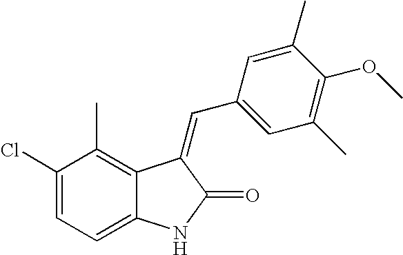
C1(Cl)=CC=C2C(=C1C)C(=CC1=CC(C)=C(OC)C(C)=C1)C(=O)N2
